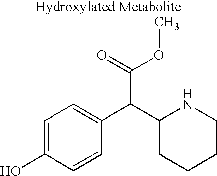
C1=C(O)C=CC(C(C2CCCCN2)C(=O)OC)=C1
